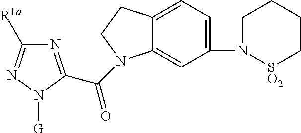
N1=C(C(=O)N2C3=CC(N4[SO2]CCCC4)=CC=C3CC2)N([G])N=C1[R1a]
